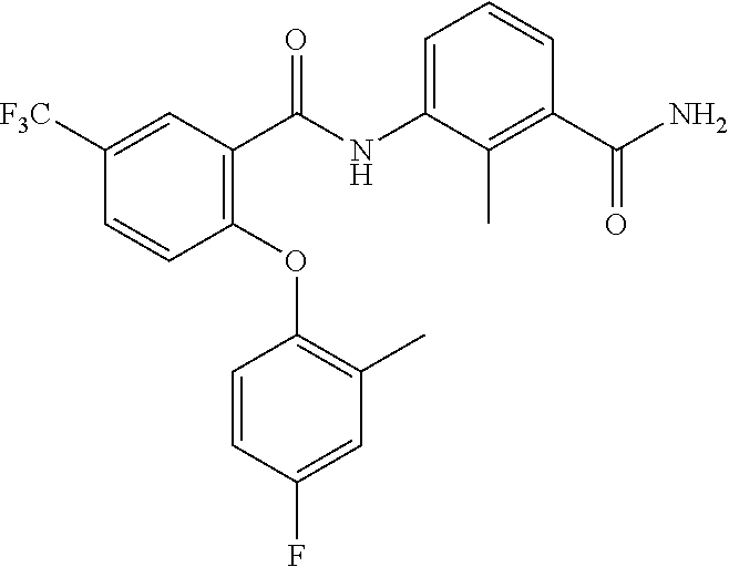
C1(OC2=C(C)C=C(F)C=C2)=C(C(NC2=CC=CC(C(N)=O)=C2C)=O)C=C([F3C])C=C1
